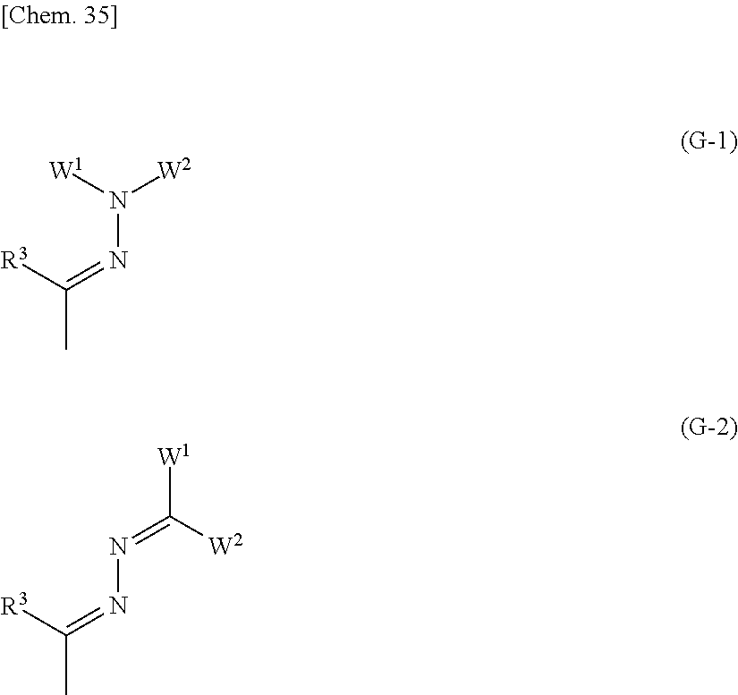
[W1]N([W2])N=C(C)[R3].N(=C([W2])[W1])N=C(C)[R3]
